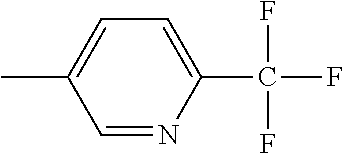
C1=NC(C(F)(F)F)=CC=C1C
